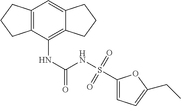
C12=C(C(NC(NS(C3=CC=C(CC)O3)(=O)=O)=O)=C3C(=C1)CCC3)CCC2
